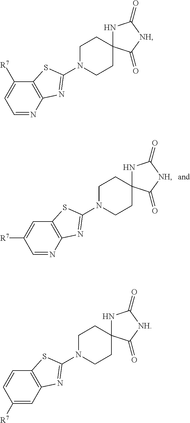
C1([R7])=CC2=C(C=C1)SC(N1CCC3(CC1)NC(=O)[NH]C3=O)=N2.C1=NC2=C(C=C1[R7])SC(N1CCC3(CC1)NC(=O)[NH]C3=O)=N2.C1=NC2=C(C([R7])=C1)SC(N1CCC3(CC1)NC(=O)[NH]C3=O)=N2
